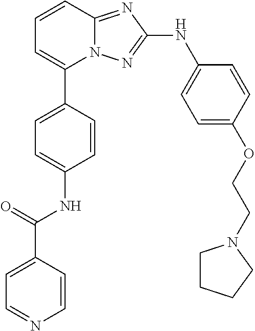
C1=CC2=NC(NC3=CC=C(OCCN4CCCC4)C=C3)=NN2C(C2=CC=C(NC(C3=CC=NC=C3)=O)C=C2)=C1
